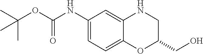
C1(NC(OC(C)(C)C)=O)=CC=C2C(=C1)NCC(CO)O2
